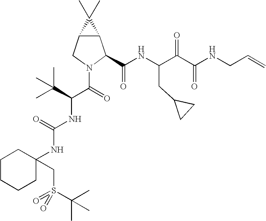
C12C(CN(C(=O)C(C(C)(C)C)NC(NC3(CS(=O)(C(C)(C)C)=O)CCCCC3)=O)C1C(NC(C(C(NCC=C)=O)=O)CC1CC1)=O)C2(C)C
